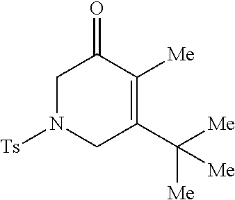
C1N([Ts])CC(C([Me])([Me])[Me])=C([Me])C1=O
